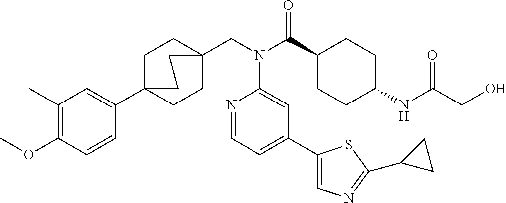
COC1=C(C)C=C(C23CCC(CN(C(C4CCC(NC(CO)=O)CC4)=O)C4=CC(C5=CN=C(C6CC6)S5)=CC=N4)(CC2)CC3)C=C1
